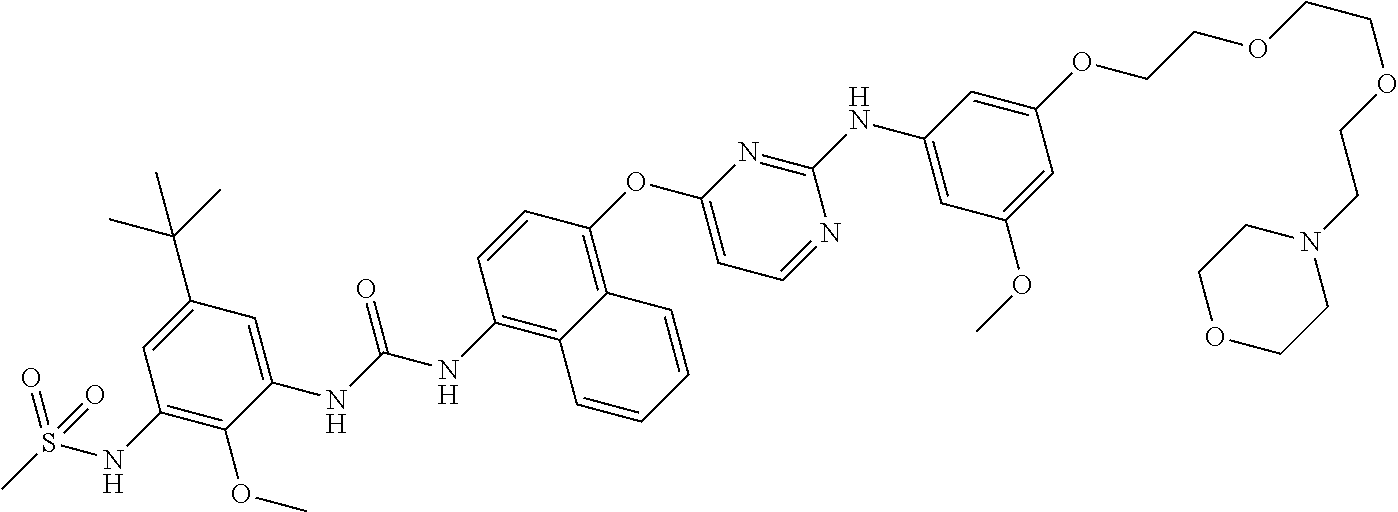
C1(NC(NC2=C3C(=C(OC4=CC=NC(NC5=CC(OC)=CC(OCCOCCOCCN6CCOCC6)=C5)=N4)C=C2)C=CC=C3)=O)=CC(C(C)(C)C)=CC(NS(C)(=O)=O)=C1OC
